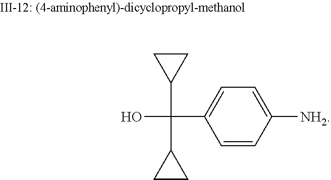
C1(C(C2CC2)(C2=CC=C([NH2])C=C2)O)CC1
